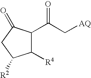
C1([R4])C(C(C[AQ])=O)C(=O)CC1[R2]
